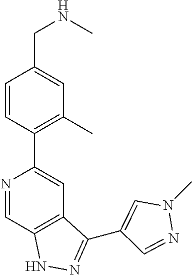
N1=CC2=C(C=C1C1=C(C)C=C(CNC)C=C1)C(C1=CN(C)N=C1)=NN2
